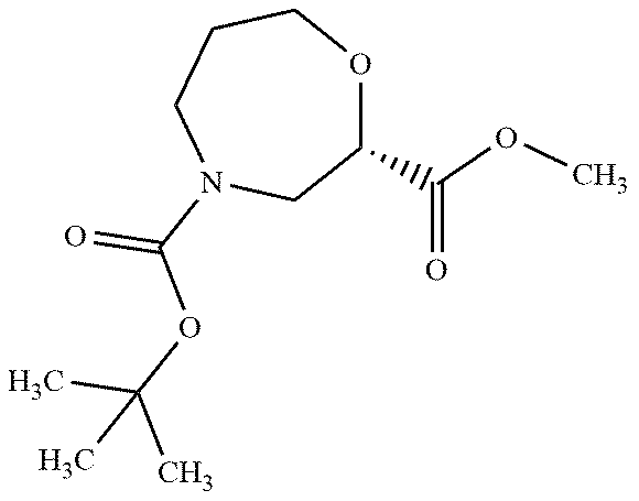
O1C(C(OC)=O)CN(C(OC(C)(C)C)=O)CCC1
